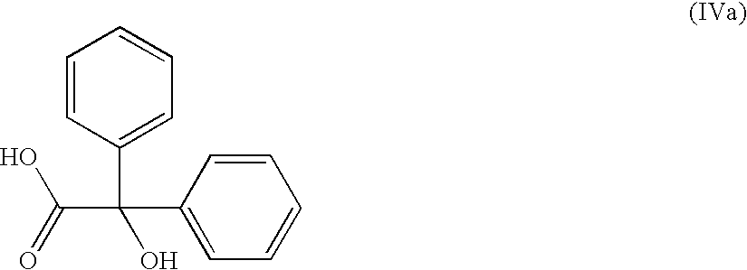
OC(=O)C(C1=CC=CC=C1)(C1=CC=CC=C1)O
